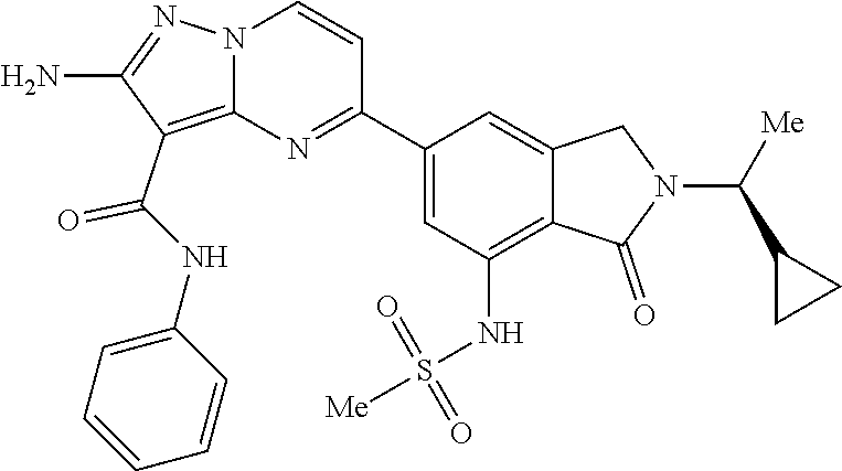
C1(C(NC2=CC=CC=C2)=O)=C2N(N=C1N)C=CC(C1=CC(NS(=O)(=O)[Me])=C3C(=C1)CN(C(C1CC1)[Me])C3=O)=N2
